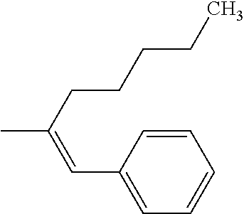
C1=CC(C=C(CCCCC)C)=CC=C1
